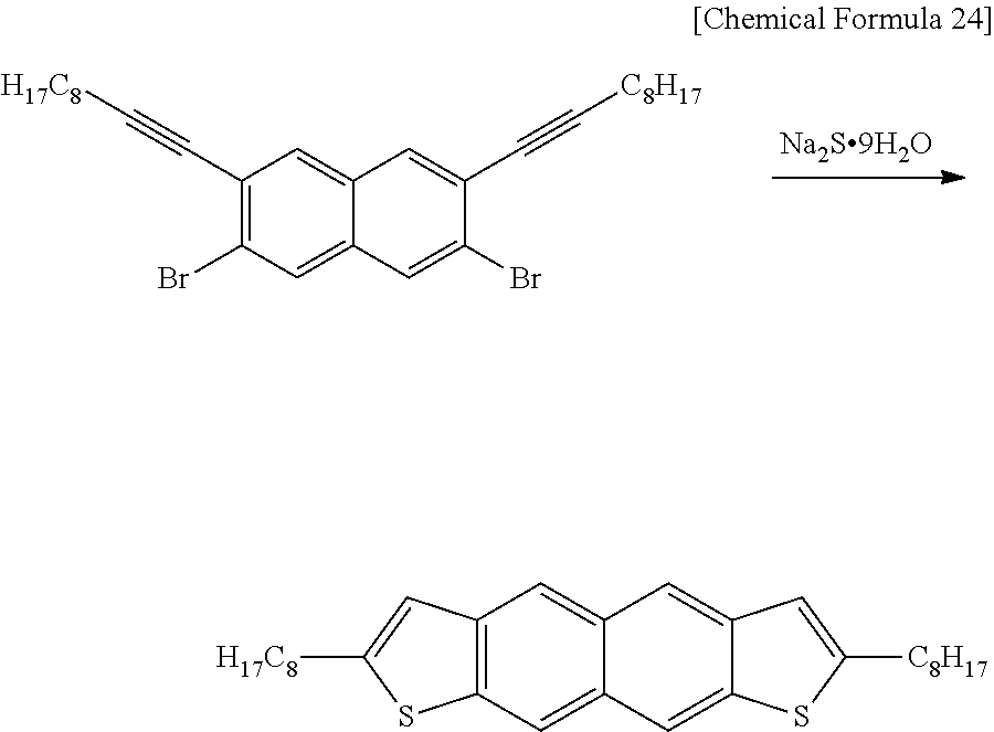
C1(C#C[H17C8])=C(Br)C=C2C(=C1)C=C(C#C[C8H17])C(Br)=C2.C12=C(C=C3C(=C1)C=C1C(=C3)SC([C8H17])=C1)SC([H17C8])=C2
